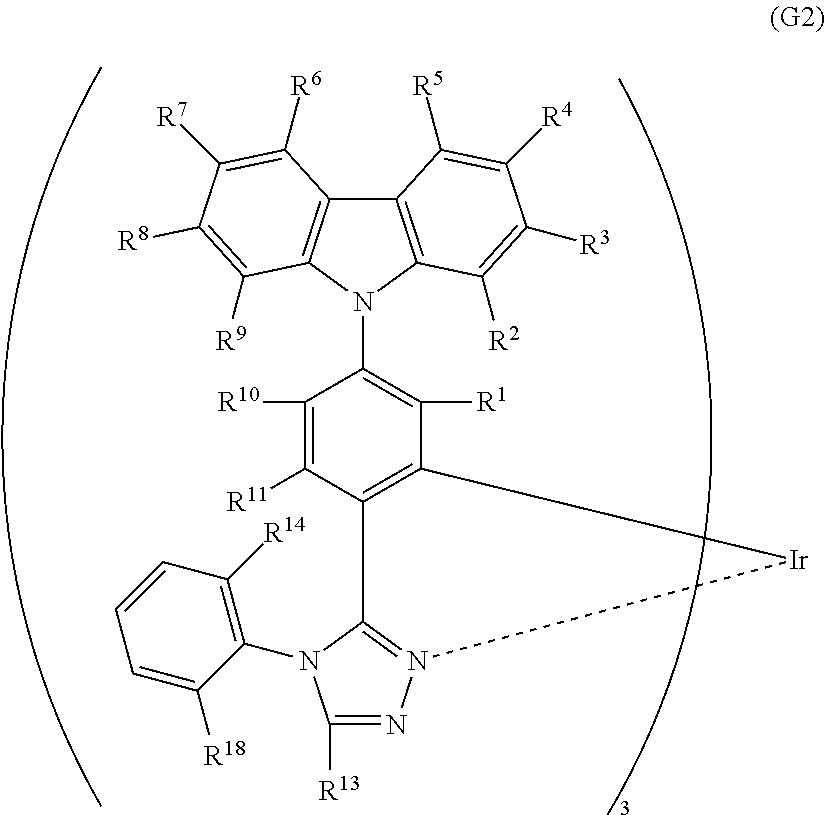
C12=C(N(C3=C([R1])C4=C(C([R11])=C3[R10])C3=N(N=C([R13])N3C3=C([R14])C=CC=C3[R18])[Ir]4)C3=C1C([R6])=C([R7])C([R8])=C3[R9])C([R2])=C([R3])C([R4])=C2[R5]
